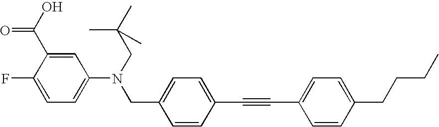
C1=C(F)C(C(=O)O)=CC(N(CC2=CC=C(C#CC3=CC=C(CCCC)C=C3)C=C2)CC(C)(C)C)=C1
